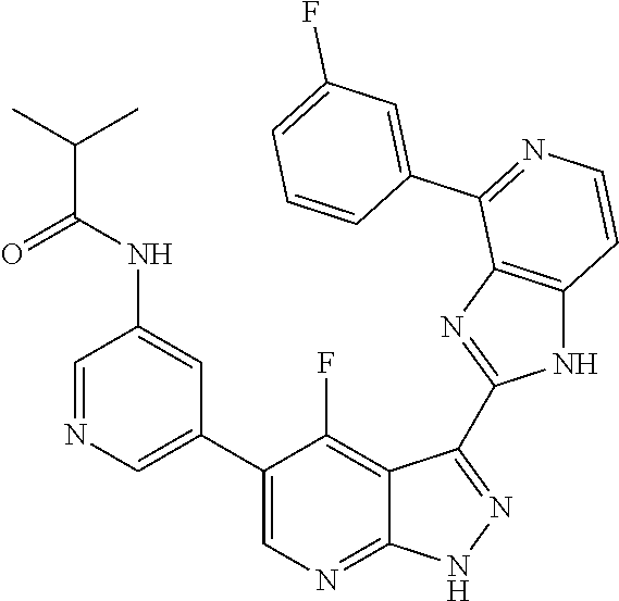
C1=NC=C(C2=CN=C3C(=C2F)C(C2=NC4=C(N2)C=CN=C4C2=CC(F)=CC=C2)=NN3)C=C1NC(C(C)C)=O
